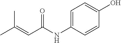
C(C(NC1=CC=C(O)C=C1)=O)=C(C)C
